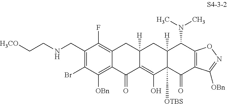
C(C1=C(Br)C([OBn])=C2C(=C1F)CC1([H])C(=C(O)C3([OTBS])C([H])(C1)C(N(C)C)C1=C(C3=O)C([OBn])=NO1)C2=O)NCC[H3CO]
